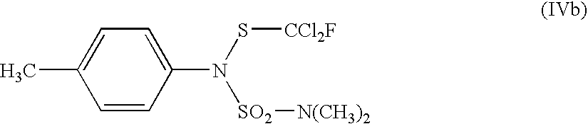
C1=CC(N(S[CCl2F])[SO2][N(CH3)2])=CC=C1C
